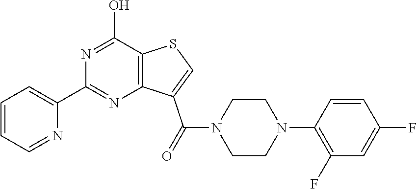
C1=CC=NC(C2=NC3=C(C(O)=N2)SC=C3C(N2CCN(C3=C(F)C=C(F)C=C3)CC2)=O)=C1
